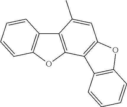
C12=C(OC3=C1C=CC=C3)C1=C(C=C2C)OC2=C1C=CC=C2
